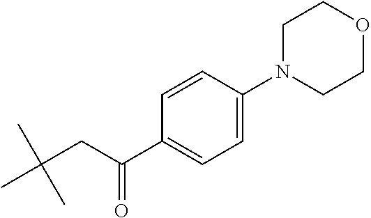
CC(CC(C1=CC=C(N2CCOCC2)C=C1)=O)(C)C
